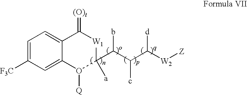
O1([Q])C2=CC([F3C])=CC=C2C(=[(O)t])[W1]C1(C(C(C([W2][Z])[d])c)b)[a]
